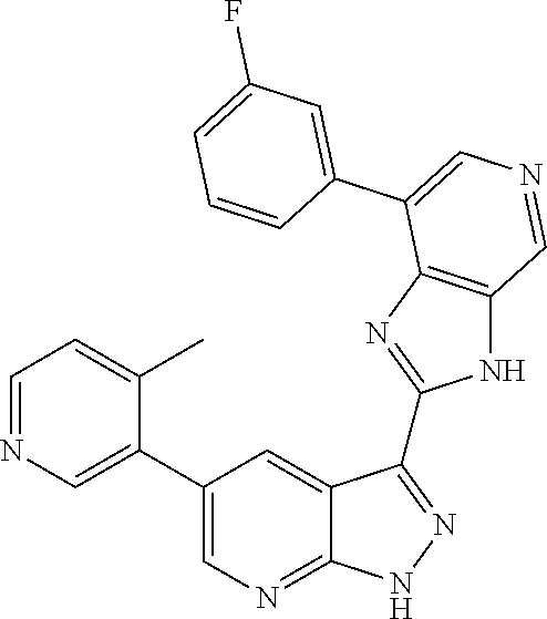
C1=NC=C(C2=CN=C3C(=C2)C(C2=NC4=C(N2)C=NC=C4C2=CC(F)=CC=C2)=NN3)C(C)=C1
